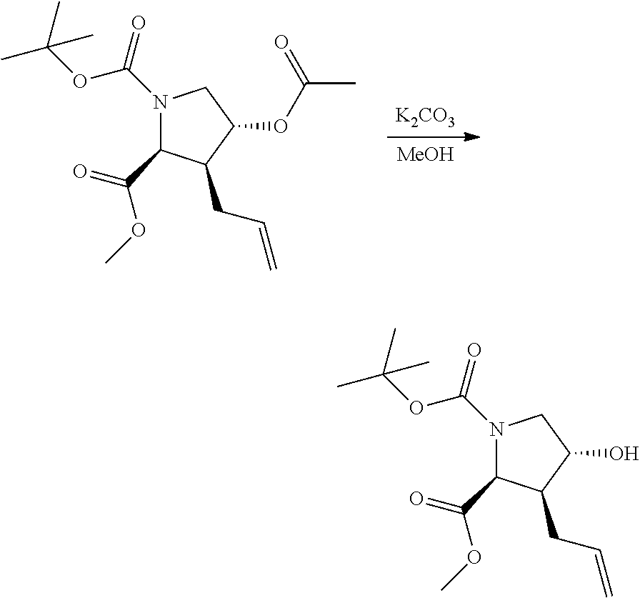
[K2CO3].[MeOH].N1(C(OC(C)(C)C)=O)C(C(=O)OC)C(CC=C)C(OC(C)=O)C1.N1(C(OC(C)(C)C)=O)C(C(=O)OC)C(CC=C)C(O)C1
